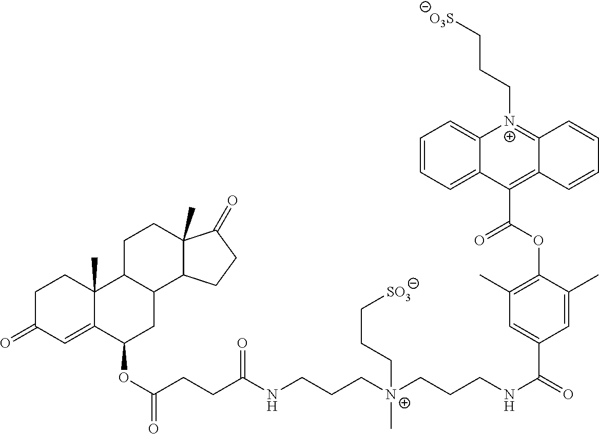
C([N+](CCCNC(=O)C1=CC(C)=C(OC(C2=C3C(=[N+](CCC[O3S])C4=CC=CC=C24)C=CC=C3)=O)C(C)=C1)(C)CCC[SO3])CCNC(CCC(OC1CC2C(C3(C)C1=CC(=O)CC3)CCC1(C)C2CCC1=O)=O)=O
